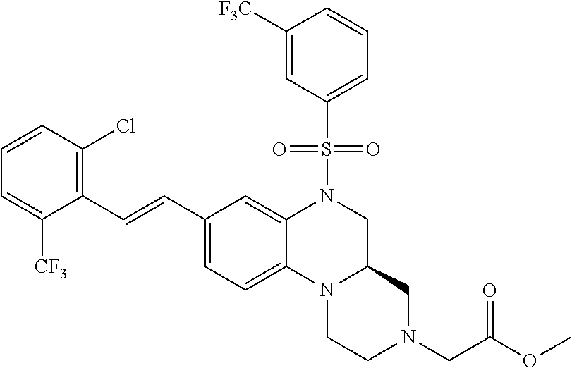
C1=C([CF3])C(C=CC2=CC=C3C(=C2)N(S(C2=CC=CC([F3C])=C2)(=O)=O)CC2N3CCN(CC(OC)=O)C2)=C(Cl)C=C1
